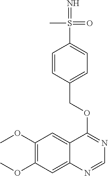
C1(OC)=C(OC)C=C2C(=C1)C(OCC1=CC=C(S(=N)(=O)C)C=C1)=NC=N2
